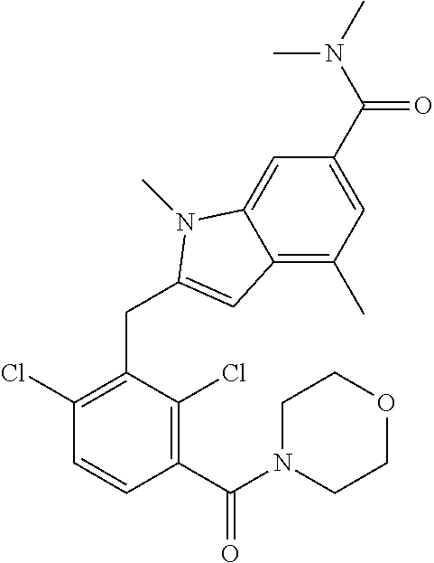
C1(C(N2CCOCC2)=O)=C(Cl)C(CC2=CC3=C(C)C=C(C(=O)N(C)C)C=C3N2C)=C(Cl)C=C1
